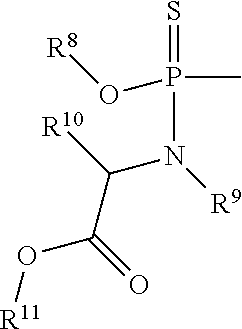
S=P(C)(O[R8])N([R9])C([R10])C(=O)O[R11]
